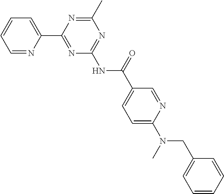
C1=NC(C2=NC(NC(=O)C3=CC=C(N(C)CC4=CC=CC=C4)N=C3)=NC(C)=N2)=CC=C1
